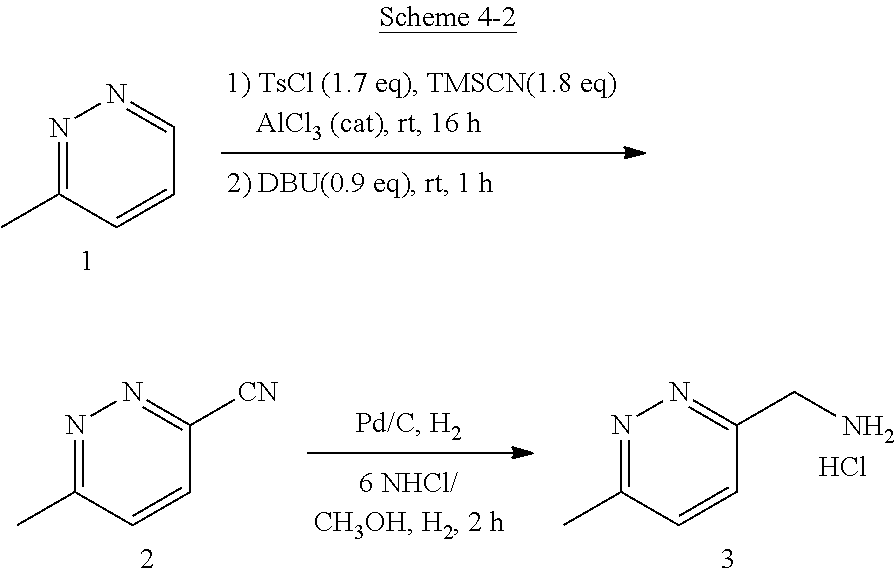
N1=C(C)C=CC=N1.N1=C(C)C=CC(CN)=N1.Cl.N1=C(C)C=CC([CN])=N1
